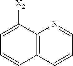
C12=C(C=CC=N1)C=CC=C2[X2]
